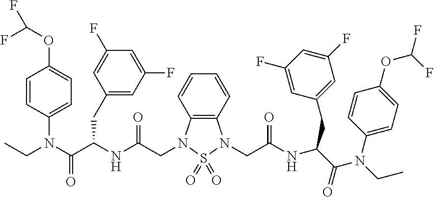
C1=CC(N(C(C(NC(CN2C3=C(N(CC(NC(C(=O)N(CC)C4=CC=C(OC(F)F)C=C4)CC4=CC(F)=CC(F)=C4)=O)S2(=O)=O)C=CC=C3)=O)CC2=CC(F)=CC(F)=C2)=O)CC)=CC=C1OC(F)F
